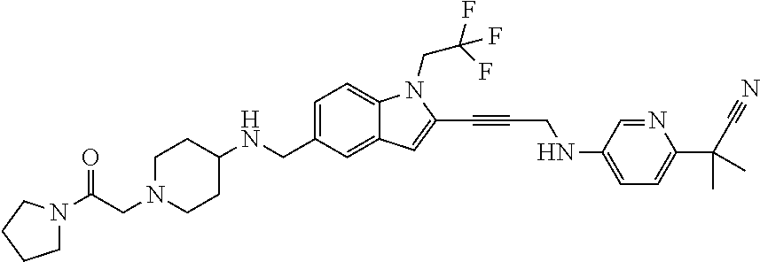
C1=C(CNC2CCN(CC(N3CCCC3)=O)CC2)C=C2C(=C1)N(CC(F)(F)F)C(C#CCNC1=CC=C(C(C#N)(C)C)N=C1)=C2
